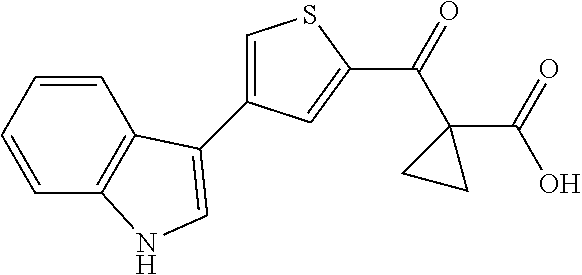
C1=CC=CC2=C1C(C1=CSC(C(=O)C3(C(O)=O)CC3)=C1)=CN2
